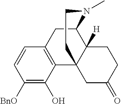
C1([BnO])=C(O)C2=C(C=C1)CC1C3([H])C2(CC(=O)CC3)CCN1C
